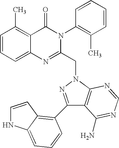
C1=CC=C2C(=C1C)C(=O)N(C1=C(C)C=CC=C1)C(CN1N=C(C3=C4C(=CC=C3)NC=C4)C3=C1N=CN=C3N)=N2
